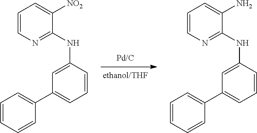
C1=CC(NC2=NC=CC=C2[NO2])=CC(C2=CC=CC=C2)=C1.C1=CC(NC2=NC=CC=C2N)=CC(C2=CC=CC=C2)=C1
